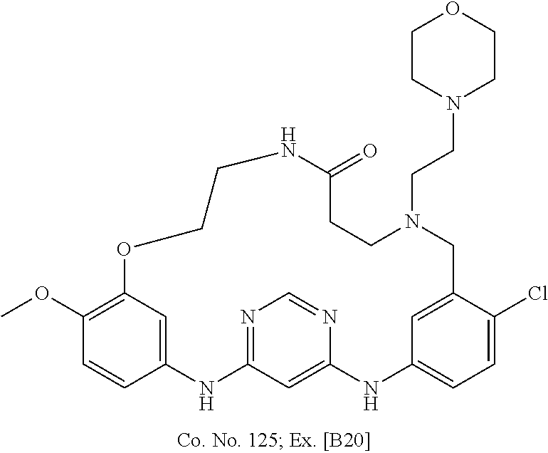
C12=CC(=C(OC)C=C1)OCCNC(=O)CCN(CCN1CCOCC1)CC1=CC(=CC=C1Cl)NC1=CC(=NC=N1)N2
